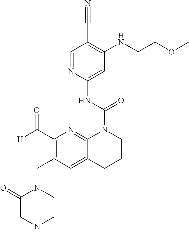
C1(C([H])=O)=C(CN2C(=O)CN(C)CC2)C=C2C(=N1)N(C(NC1=CC(NCCOC)=C(C#N)C=N1)=O)CCC2
